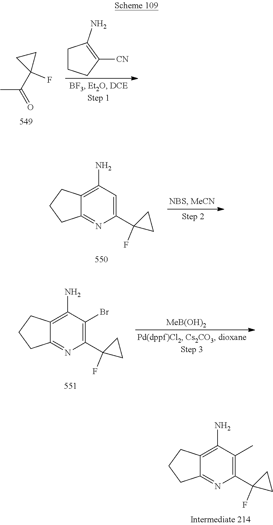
C1(N)=C2C(=NC(C3(F)CC3)=C1C)CCC2.CC(C1(F)CC1)=O.C1CCC([CN])=C1N.C1(N)=C2C(=NC(C3(F)CC3)=C1)CCC2.C1(N)=C2C(=NC(C3(F)CC3)=C1Br)CCC2.[MeB(OH)2]
